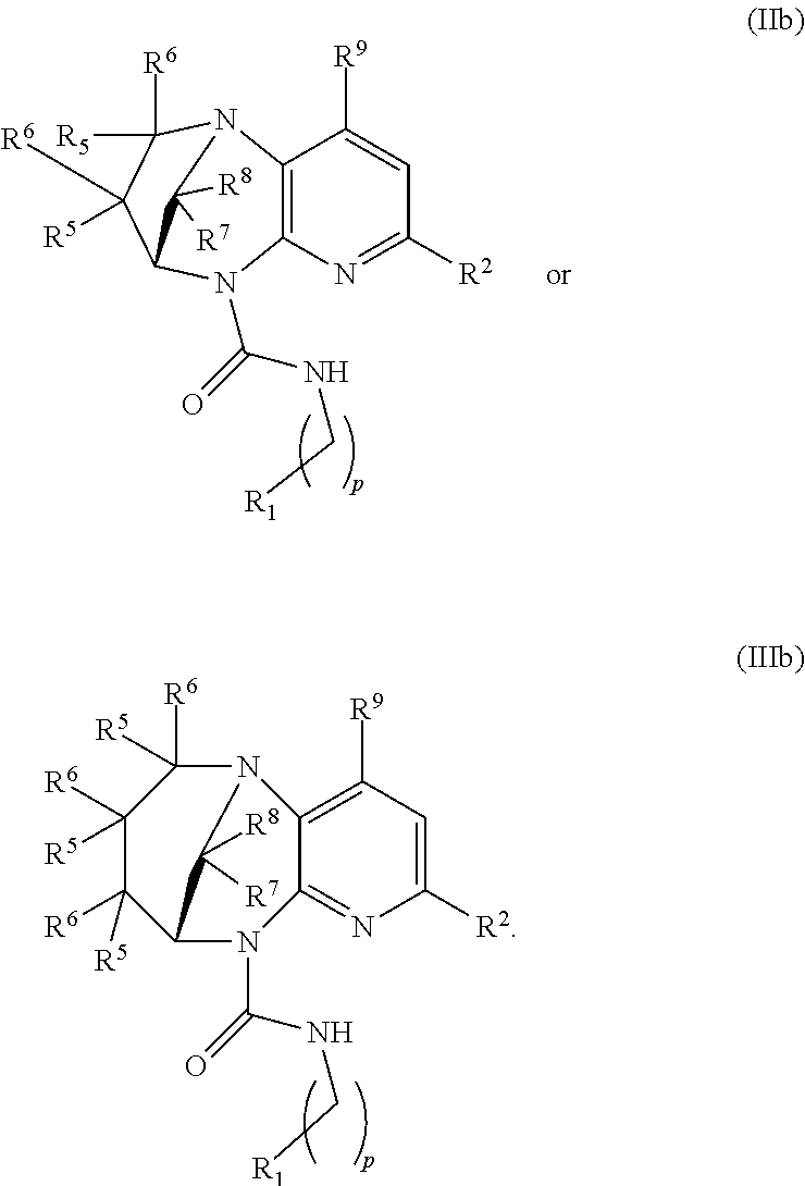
N1=C2C(=C([R9])C=C1[R2])N1C([R6])([R5])C([R6])([R5])C([R6])([R5])C(N2C(NC[R1])=O)C1([R8])[R7].N1=C([R2])C=C([R9])C2=C1N(C(NC[R1])=O)C1C([R6])([R5])C([R6])([R5])N2C1([R8])[R7]
